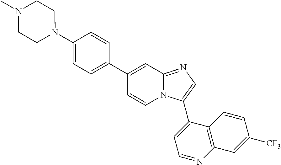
C1(C2=CC=C(N3CCN(C)CC3)C=C2)=CC2=NC=C(C3=CC=NC4=C3C=CC([CF3])=C4)N2C=C1
